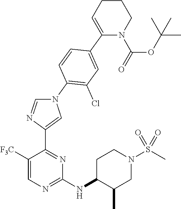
C1([F3C])=CN=C(NC2C(C)CN(S(C)(=O)=O)CC2)N=C1C1=CN(C2=C(Cl)C=C(C3=CCCCN3C(=O)OC(C)(C)C)C=C2)C=N1
